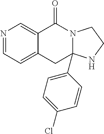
N1=CC=C2C(=C1)C(=O)N1C(C3=CC=C(Cl)C=C3)(C2)NCC1
